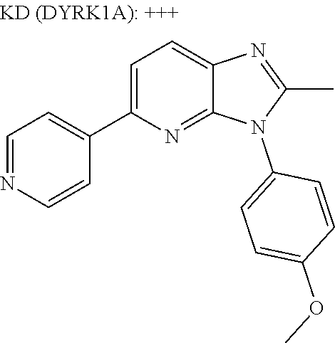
C1=NC=CC(C2=CC=C3C(=N2)N(C2=CC=C(OC)C=C2)C(C)=N3)=C1
